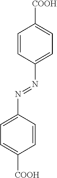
C1(N=NC2=CC=C([COOH])C=C2)=CC=C([COOH])C=C1
